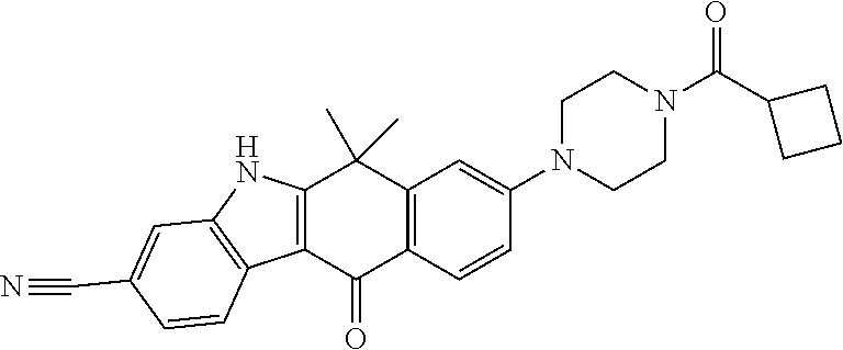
C12=C(C(=O)C3=C(C1(C)C)C=C(N1CCN(C(C4CCC4)=O)CC1)C=C3)C1=C(N2)C=C(C#N)C=C1
